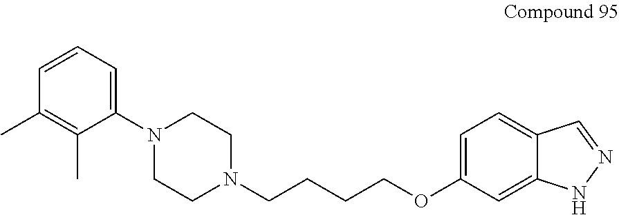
C1=C(OCCCCN2CCN(C3=CC=CC(C)=C3C)CC2)C=C2C(=C1)C=NN2
